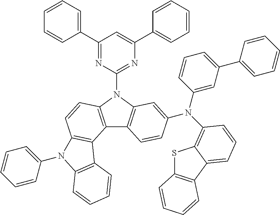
C1(C2=CC=CC=C2)=NC(N2C3=C(C4=C2C=CC2=C4C4=C(N2C2=CC=CC=C2)C=CC=C4)C=CC(N(C2=CC(C4=CC=CC=C4)=CC=C2)C2=C4SC5=C(C4=CC=C2)C=CC=C5)=C3)=NC(C2=CC=CC=C2)=C1
